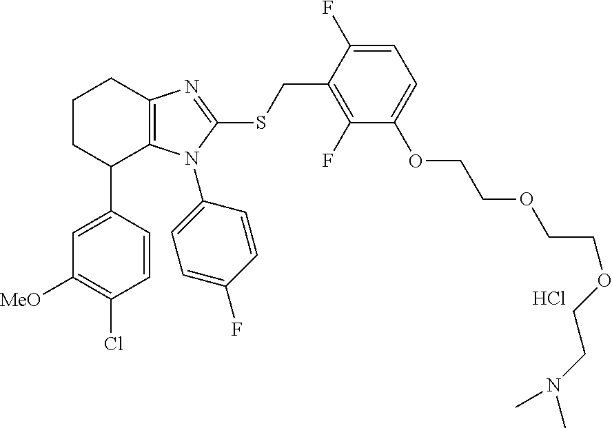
C1=CC(C2C3=C(CCC2)N=C(SCC2=C(F)C(OCCOCCOCCN(C)C)=CC=C2F)N3C2=CC=C(F)C=C2)=CC([MeO])=C1Cl.Cl
